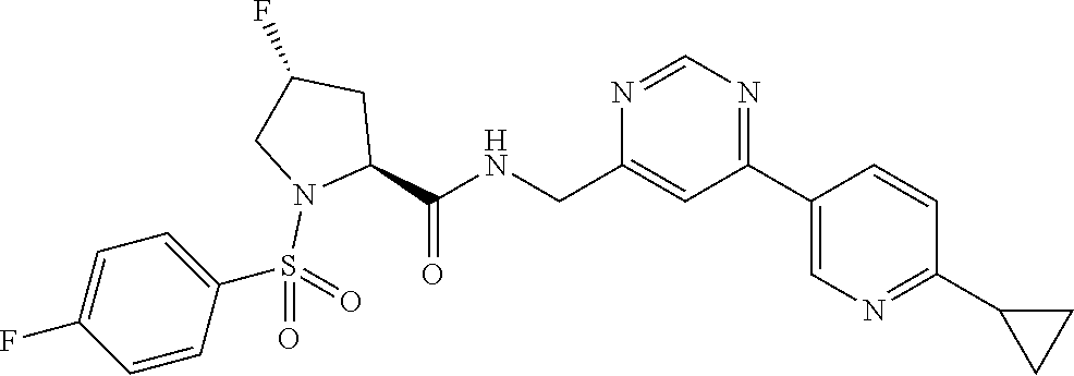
N1=C(C2=CN=C(C3CC3)C=C2)C=C(CNC(=O)C2N(S(C3=CC=C(F)C=C3)(=O)=O)CC(F)C2)N=C1
